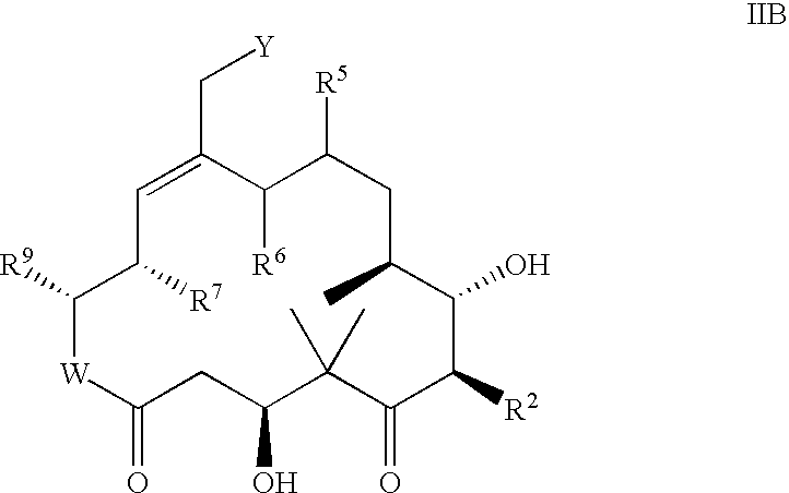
C1([R9])[W]C(=O)CC(O)C(C)(C)C(=O)C([R2])C(O)C(C)CC([R5])C([R6])C(C[Y])=CC1[R7]
